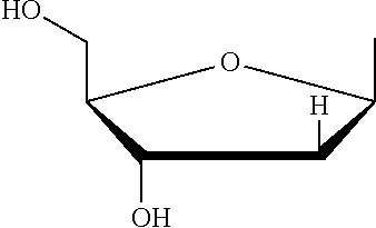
C1(O)C(CO)OC(C)C1[H]
